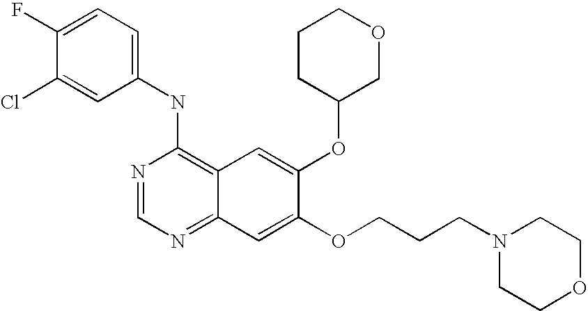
C1=C(Cl)C(F)=CC=C1NC1=C2C(=NC=N1)C=C(OCCCN1CCOCC1)C(OC1COCCC1)=C2
